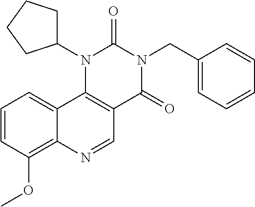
C1=CC(OC)=C2C(=C1)C1=C(C=N2)C(=O)N(CC2=CC=CC=C2)C(=O)N1C1CCCC1
